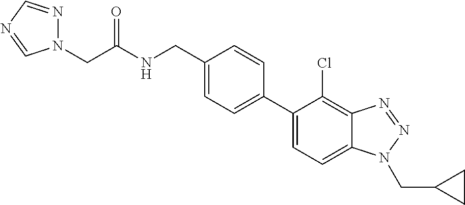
C1=C(C2=CC=C(CNC(CN3N=CN=C3)=O)C=C2)C(Cl)=C2C(=C1)N(CC1CC1)N=N2
